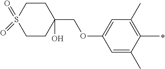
C1=C(C)C(C)=C(C)C=C1OCC1(O)CCS(=O)(=O)CC1
